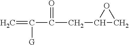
C=C(C(CC1CO1)=O)[G]
